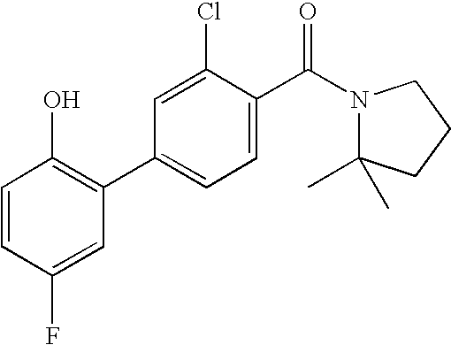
C1=CC(F)=CC(C2=CC=C(C(N3C(C)(C)CCC3)=O)C(Cl)=C2)=C1O
